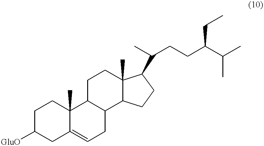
C1C([GluO])CC2=CCC3C(C2(C)C1)CCC1(C)C3CCC1C(C)CCC(C(C)C)CC
